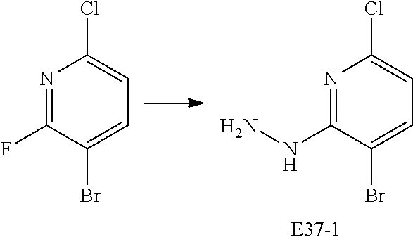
N1=C(NN)C(Br)=CC=C1Cl.N1=C(F)C(Br)=CC=C1Cl
